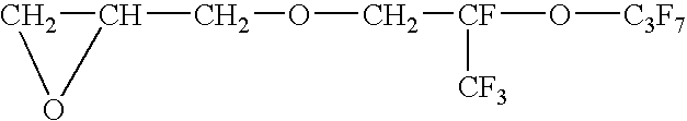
C1C(COC[CF](O[C3F7])[CF3])O1
